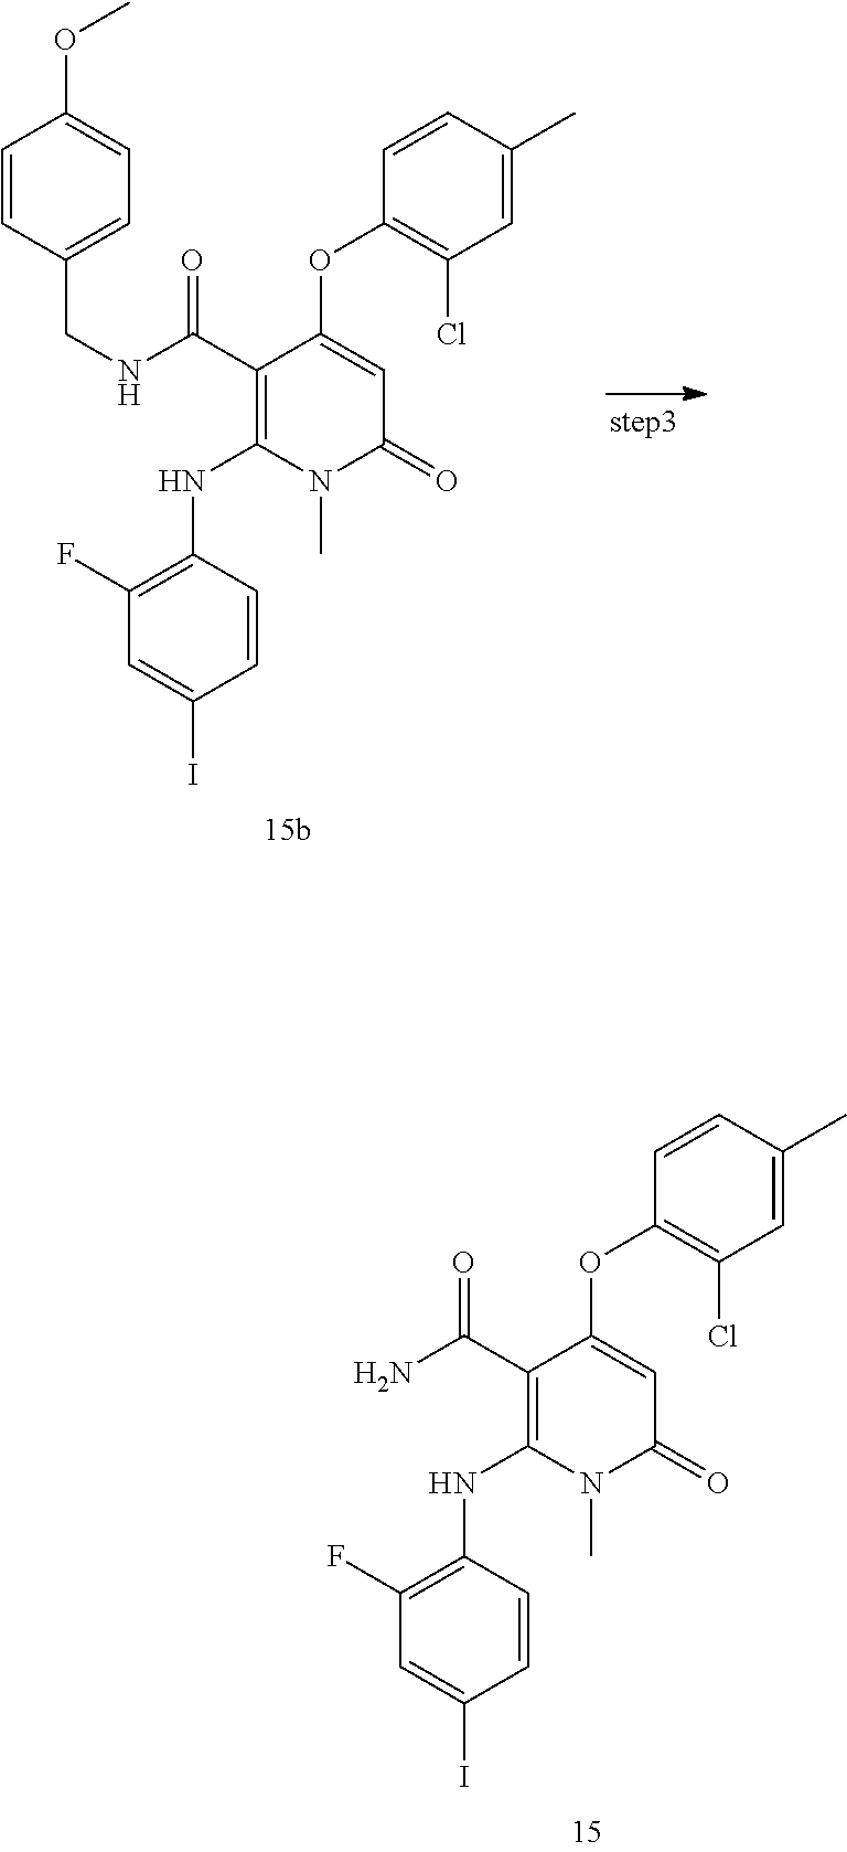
C1(C(NCC2=CC=C(OC)C=C2)=O)=C(NC2=C(F)C=C(I)C=C2)N(C)C(=O)C=C1OC1=C(Cl)C=C(C)C=C1.C1(C(N)=O)=C(NC2=C(F)C=C(I)C=C2)N(C)C(=O)C=C1OC1=C(Cl)C=C(C)C=C1
